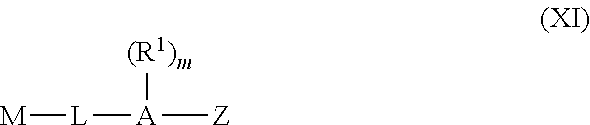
[Z][A]([L][M])[(R1)m]
